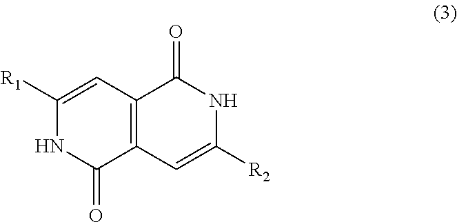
C1([R1])=CC2=C(C(=O)N1)C=C([R2])NC2=O
